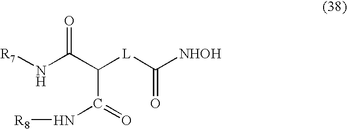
N(C(C([L]C([NHOH])=O)C(=O)N[R8])=O)[R7]
